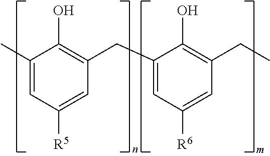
C1(C)=CC([R5])=CC(CC2=CC([R6])=CC(CC)=C2O)=C1O
